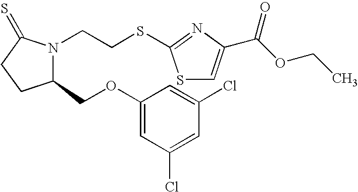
C1(COC2=CC(Cl)=CC(Cl)=C2)N(CCSC2=NC(C(OCC)=O)=CS2)C(=S)CC1
